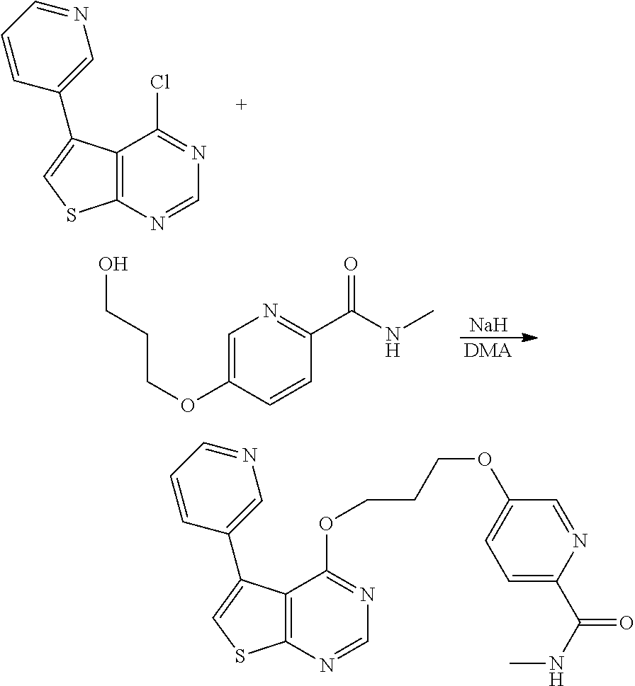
C12=C(N=CN=C1Cl)SC=C2C1=CN=CC=C1.[Na].[DMA].C1=C(OCCCO)C=CC(C(NC)=O)=N1.C12=C(N=CN=C1OCCCOC1=CC=C(C(=O)NC)N=C1)SC=C2C1=CN=CC=C1
